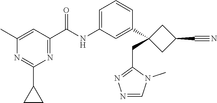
N1=C(C(NC2=CC=CC(C3(CC4=NN=CN4C)CC(C#N)C3)=C2)=O)C=C(C)N=C1C1CC1
